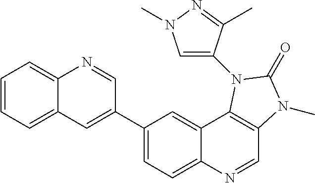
C1(C2=CC3=CC=CC=C3N=C2)=CC=C2C(=C1)C1=C(C=N2)N(C)C(=O)N1C1=CN(C)N=C1C
